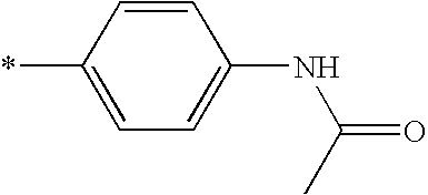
C1=CC(*)=CC=C1NC(C)=O
